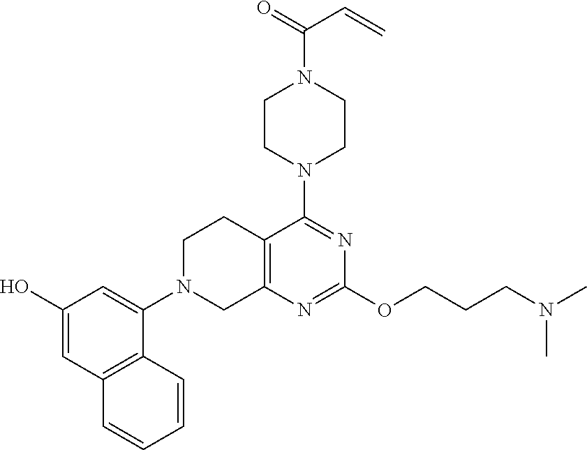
C1(O)=CC2=C(C(N3CC4=C(CC3)C(N3CCN(C(=O)C=C)CC3)=NC(OCCCN(C)C)=N4)=C1)C=CC=C2
